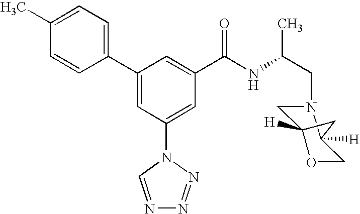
C1(C2=CC(N3C=NN=N3)=CC(C(NC(CN3CC4([H])OCC3([H])C4)C)=O)=C2)=CC=C(C)C=C1
